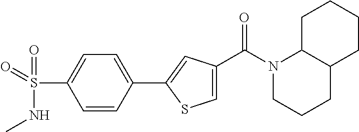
N1(C(=O)C2=CSC(C3=CC=C(S(=O)(NC)=O)C=C3)=C2)CCCC2C1CCCC2
